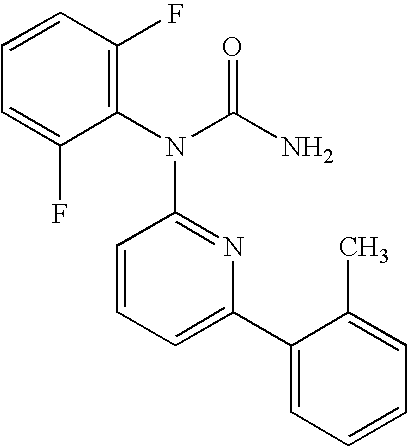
C1=C(F)C(N(C(N)=O)C2=NC(C3=CC=CC=C3C)=CC=C2)=C(F)C=C1
